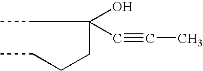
C(C(CCCC)(O)C#CC)C
